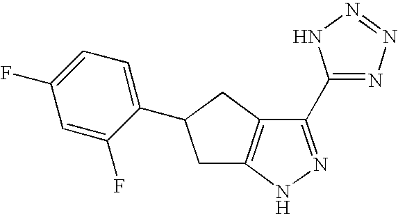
C1(C2=NN=NN2)=NNC2=C1CC(C1=CC=C(F)C=C1F)C2
